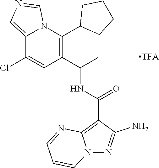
C12=CN=CN1C(C1CCCC1)=C(C(C)NC(=O)C1=C3N(N=C1N)C=CC=N3)C=C2Cl
